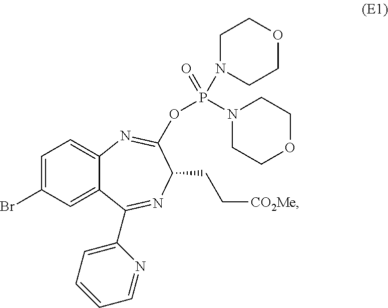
C1=C(Br)C=C2C(=C1)N=C(OP(=O)(N1CCOCC1)N1CCOCC1)C(CC[CO2Me])N=C2C1=CC=CC=N1
